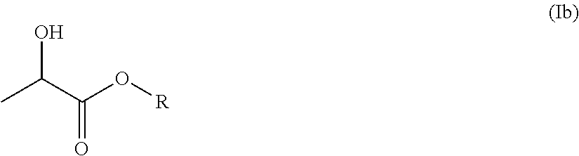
OC(C)C(=O)O[R]
